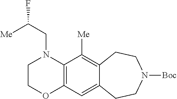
C12=C(C([Me])=C3C(=C1)CCN([Boc])CC3)N(CC(F)[Me])CCO2
